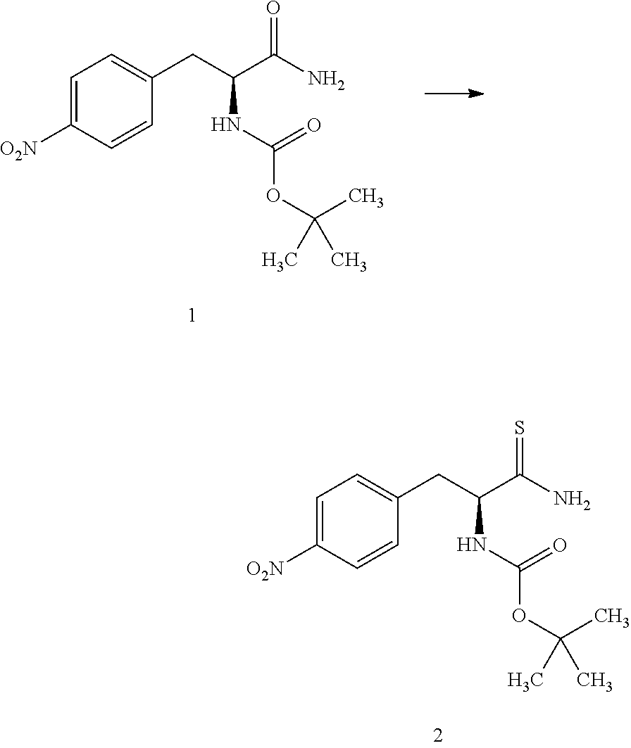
C1=C([O2N])C=CC(CC(C(N)=O)NC(=O)OC(C)(C)C)=C1.C1=C([O2N])C=CC(CC(C(N)=S)NC(=O)OC(C)(C)C)=C1
